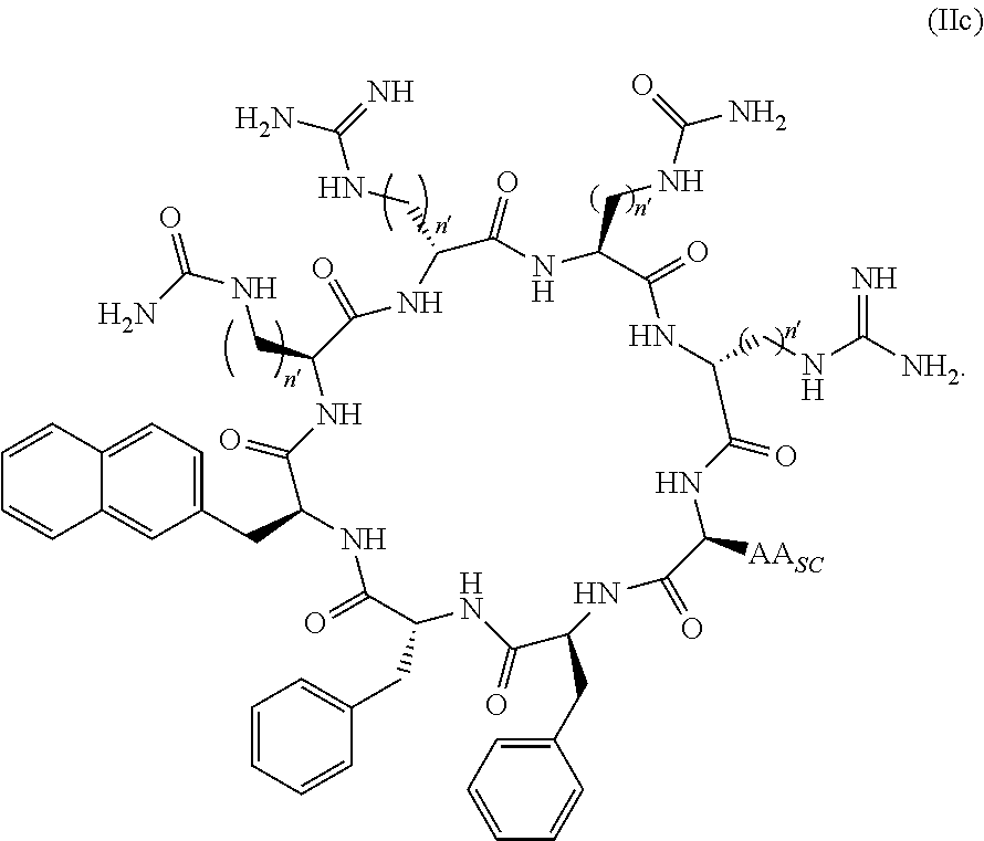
O=C1C(CNC(=O)N)NC(=O)C(CC2=CC=C3C(=C2)C=CC=C3)NC(=O)C(CC2=CC=CC=C2)NC(=O)C(CC2=CC=CC=C2)NC(=O)C([AASC])NC(=O)C(CNC([NH2])=N)NC(=O)C(CNC(N)=O)NC(=O)C(CNC(N)=N)N1
